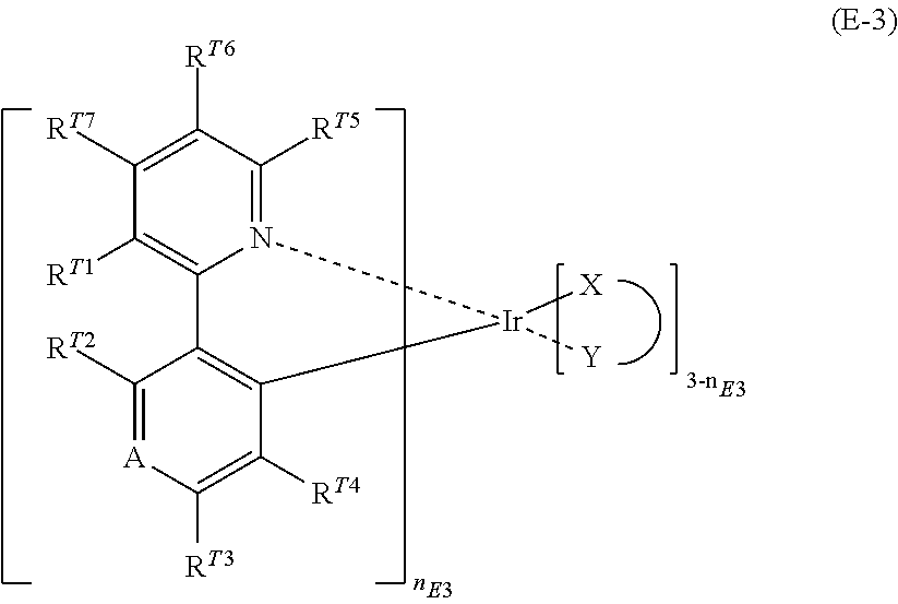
[RT6]C1=C([RT7])C([RT1])=C2N(=C1[RT5])[Ir]([X])([Y])C1=C2C([RT2])=[A]C([RT3])=C1[RT4]
